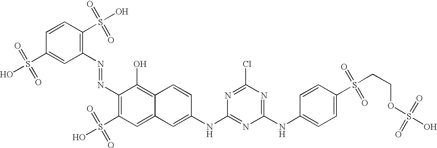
C1(N=NC2=C(S(O)(=O)=O)C=C3C(=C2O)C=CC(NC2=NC(NC4=CC=C(S(CCOS(O)(=O)=O)(=O)=O)C=C4)=NC(Cl)=N2)=C3)=C(S(O)(=O)=O)C=CC(S(O)(=O)=O)=C1
